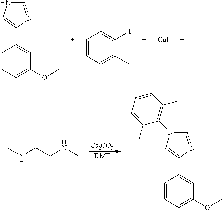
C1=CC=C(OC)C=C1C1=CNC=N1.C1=CC=C(C)C(I)=C1C.[CuI].[Cs2CO3].[DMF].N(CCNC)C.C1=CC=C(OC)C=C1C1=CN(C2=C(C)C=CC=C2C)C=N1
